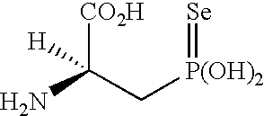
C(C[P(OH)2]=[Se])(N)([CO2H])[H]
